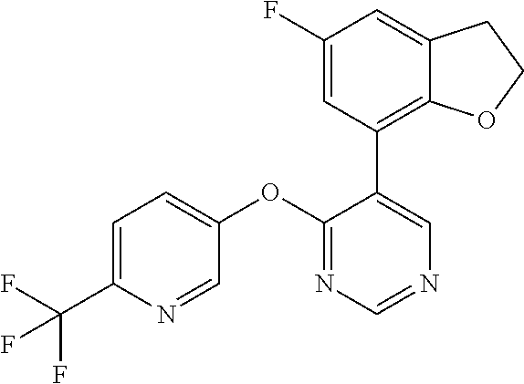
C1=C(C(F)(F)F)N=CC(OC2=NC=NC=C2C2=C3C(=CC(F)=C2)CCO3)=C1
